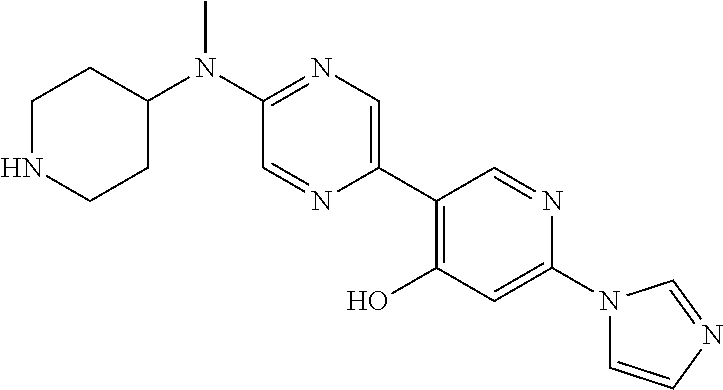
N(C1=NC=C(C2=C(O)C=C(N3C=CN=C3)N=C2)N=C1)(C1CCNCC1)C
